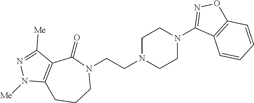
N1(CCN2CCN(C3=NOC4=C3C=CC=C4)CC2)C(=O)C2=C(CCC1)N([Me])N=C2[Me]
